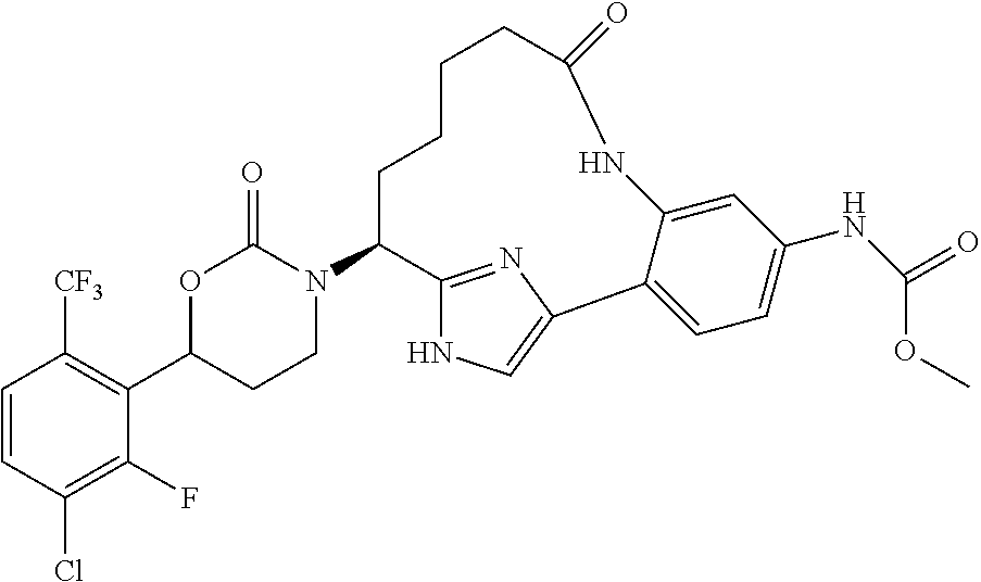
C1=CC(Cl)=C(F)C(C2CCN(C3C4=NC(=CN4)C4=CC=C(NC(=O)OC)C=C4NC(=O)CCCC3)C(=O)O2)=C1[CF3]
